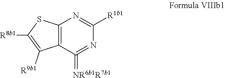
C1([R1b1])=NC2=C(C(=[NR6b1R7b1])=N1)C([R9b1])=C([R8b1])S2
